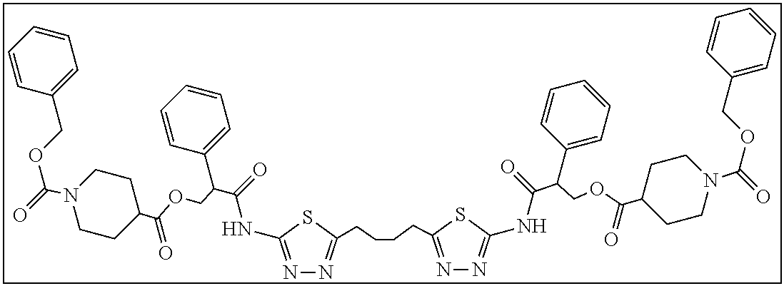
N1=C(NC(C(COC(C2CCN(C(=O)OCC3=CC=CC=C3)CC2)=O)C2=CC=CC=C2)=O)SC(CCCCC2=NN=C(NC(C(COC(C3CCN(C(=O)OCC4=CC=CC=C4)CC3)=O)C3=CC=CC=C3)=O)S2)=N1
